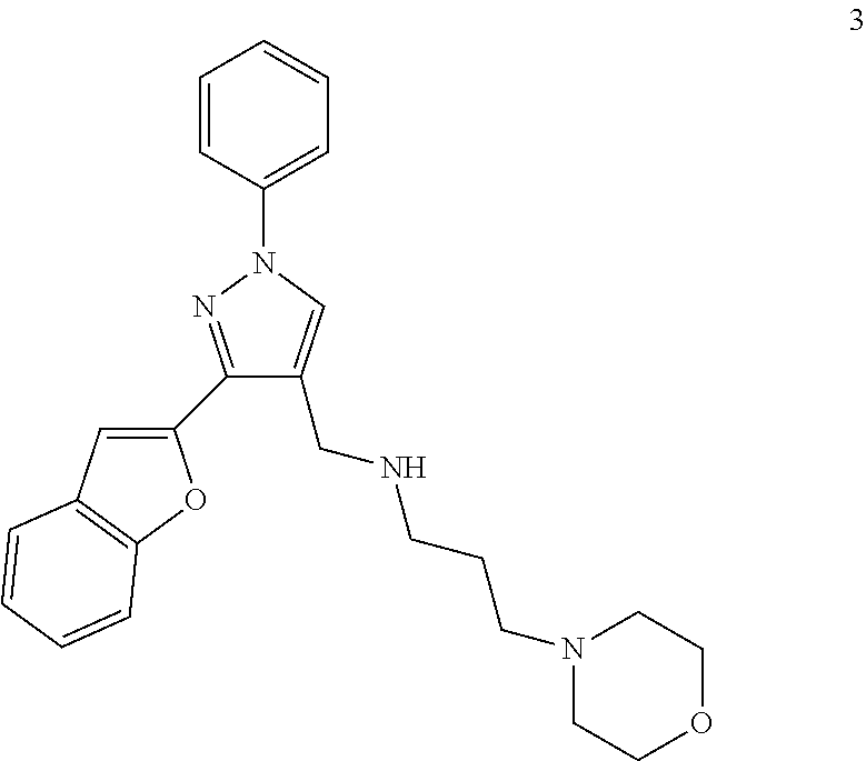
C1=CC(N2N=C(C3=CC4=C(O3)C=CC=C4)C(CNCCCN3CCOCC3)=C2)=CC=C1
